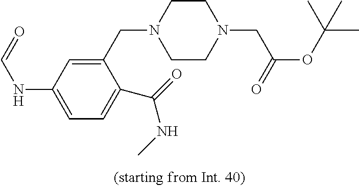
C1(CN2CCN(CC(OC(C)(C)C)=O)CC2)=CC(NC=O)=CC=C1C(=O)NC
